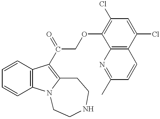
C1=CC2=C(C=C1)C(C(COC1=C(Cl)C=C(Cl)C3=C1N=C(C)C=C3)=O)=C1N2CCNCC1
